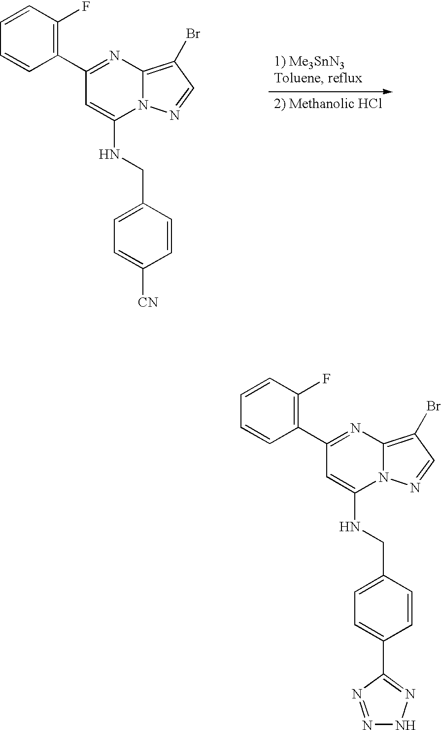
C1=CC(F)=C(C2=NC3=C(Br)C=NN3C(NCC3=CC=C([CN])C=C3)=C2)C=C1.C1=CC(F)=C(C2=NC3=C(Br)C=NN3C(NCC3=CC=C(C4=NNN=N4)C=C3)=C2)C=C1
